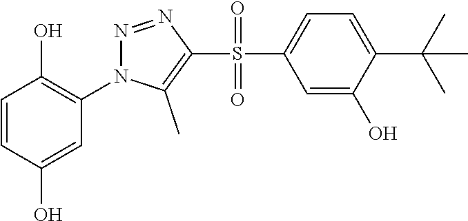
C1=CC(O)=CC(N2N=NC(S(=O)(=O)C3=CC=C(C(C)(C)C)C(O)=C3)=C2C)=C1O
